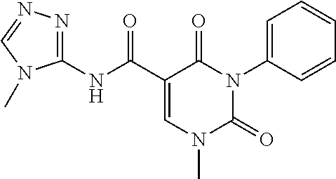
C1(NC(C2=CN(C)C(=O)N(C3=CC=CC=C3)C2=O)=O)=NN=CN1C
